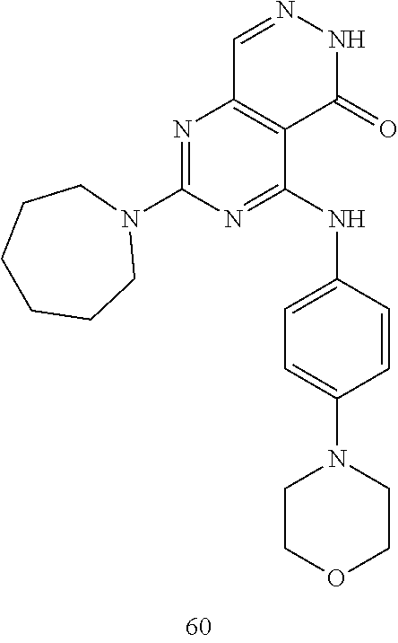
C1=NNC(=O)C2=C1N=C(N1CCCCCC1)N=C2NC1=CC=C(N2CCOCC2)C=C1
